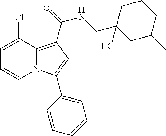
C1=C(Cl)C2=C(C(=O)NCC3(O)CC(C)CCC3)C=C(C3=CC=CC=C3)N2C=C1
